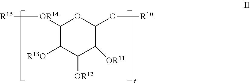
C1([OR14][R15])C([R13O])C([OR12])C([OR11])C(O[R10])O1
